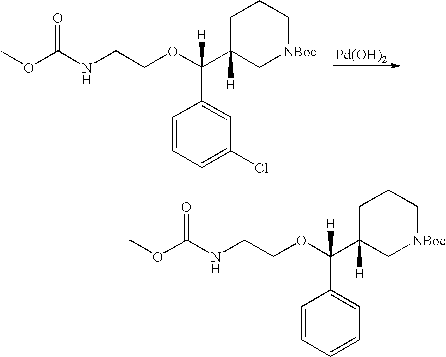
C1C(C(OCCNC(=O)OC)(C2=CC=CC=C2)[H])([H])C[NBoc]CC1.C1C(C(OCCNC(=O)OC)(C2=CC(Cl)=CC=C2)[H])([H])C[NBoc]CC1.[Pd(OH)2]
